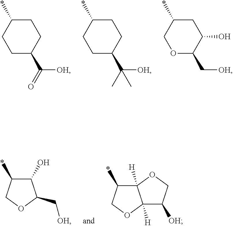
C1C(C(=O)[OH])CCC(*)C1.C1C(C(C)([OH])C)CCC(*)C1.O1C(C[OH])C(O)CC(*)C1.C1(O)C(*)COC1C[OH].C12([H])C(*)COC1([H])C([OH])CO2
